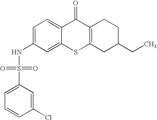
C1=C(NS(C2=CC=CC(Cl)=C2)(=O)=O)C=C2C(=C1)C(=O)C1=C(S2)CC(CC)CC1
